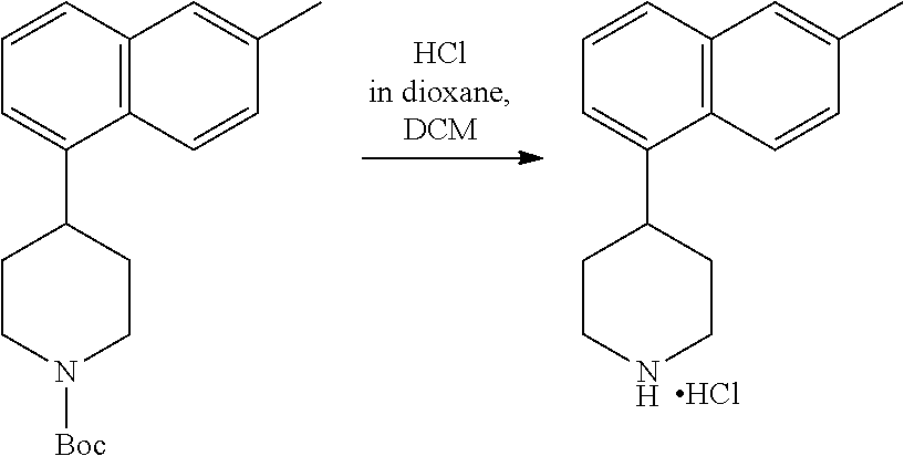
N1CCC(C2=CC=CC3=C2C=CC(C)=C3)CC1.Cl.N1([Boc])CCC(C2=CC=CC3=C2C=CC(C)=C3)CC1
